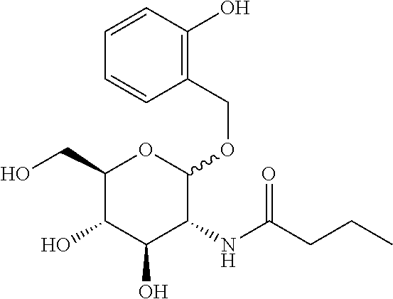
OCC1C(O)C(O)C(NC(CCC)=O)C(OCC2=C(O)C=CC=C2)O1
